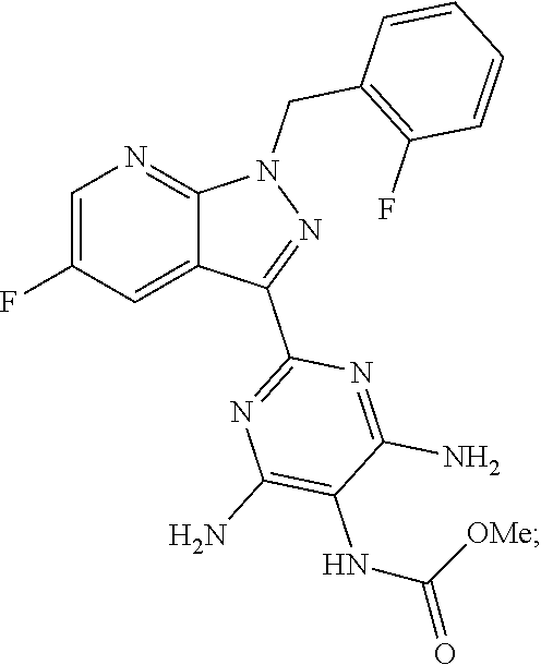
N(C1=C(N)N=C(C2=NN(CC3=C(F)C=CC=C3)C3=NC=C(F)C=C23)N=C1N)C(=O)[OMe]
